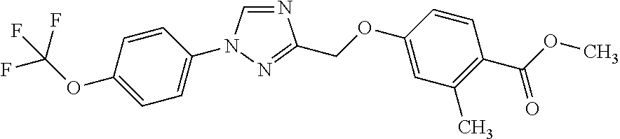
N1=CN(C2=CC=C(OC(F)(F)F)C=C2)N=C1COC1=CC(C)=C(C(OC)=O)C=C1
